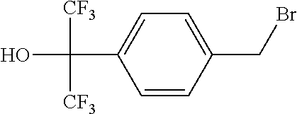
OC(C1=CC=C(CBr)C=C1)([CF3])[CF3]
